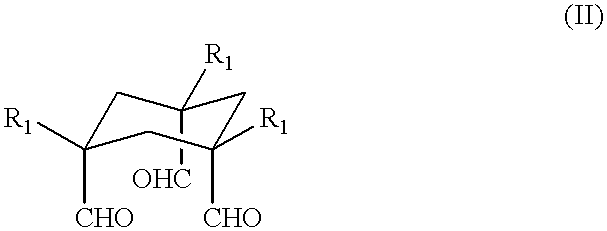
C1([R1])([OHC])CC([CHO])([R1])CC([CHO])([R1])C1
